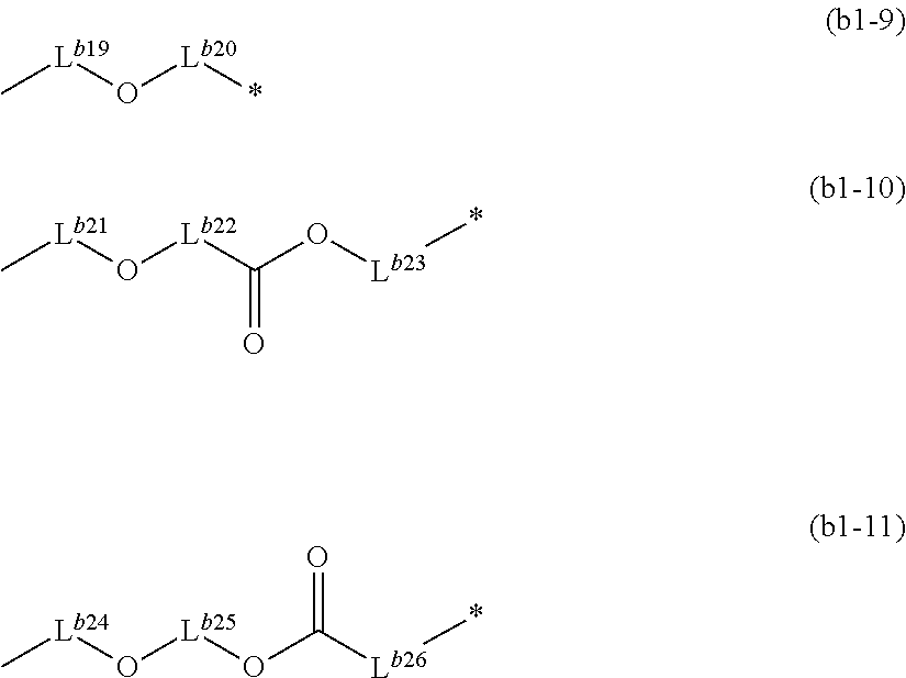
C[Lb19]O[Lb20]*.C[Lb21]O[Lb22]C(=O)O[Lb23]*.C[Lb24]O[Lb25]OC([Lb26]*)=O
